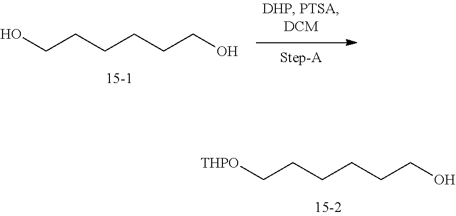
[THPO]CCCCCCO.OCCCCCCO
